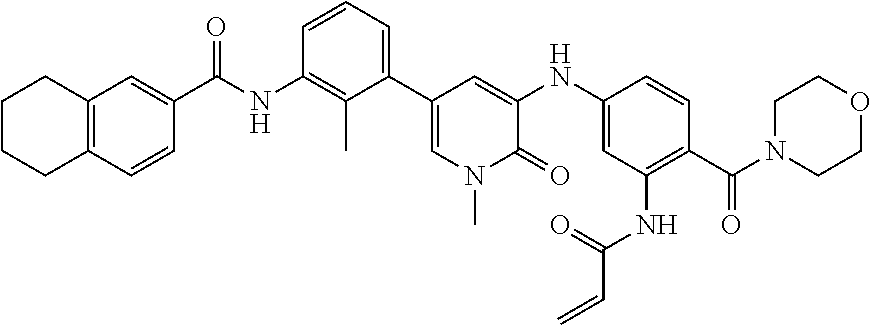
C1CC2=C(C=C(C(=O)NC3=C(C)C(C4=CN(C)C(=O)C(NC5=CC(NC(=O)C=C)=C(C(=O)N6CCOCC6)C=C5)=C4)=CC=C3)C=C2)CC1
